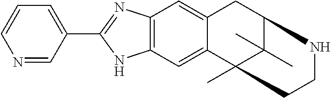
C12=C(C=C3C(=C1)CC1C(C)(C)C3(C)CCN1)NC(C1=CC=CN=C1)=N2
